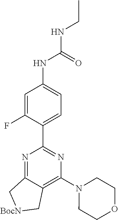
C1(C2=NC(N3CCOCC3)=C3C(=N2)C[BocN]C3)=CC=C(NC(NCC)=O)C=C1F
